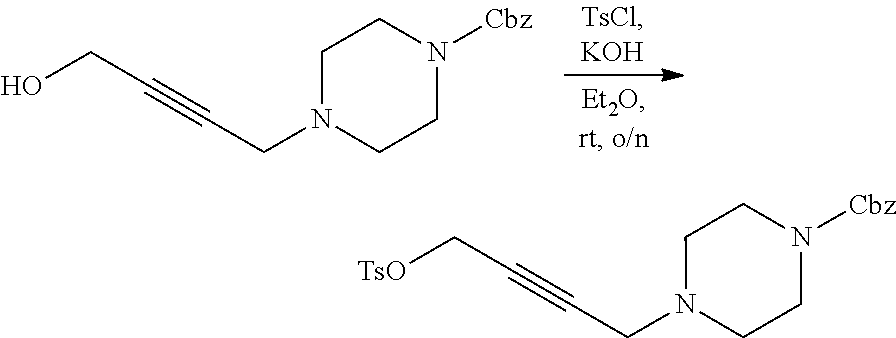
OCC#CCN1CCN([Cbz])CC1.[TsO]CC#CCN1CCN([Cbz])CC1
